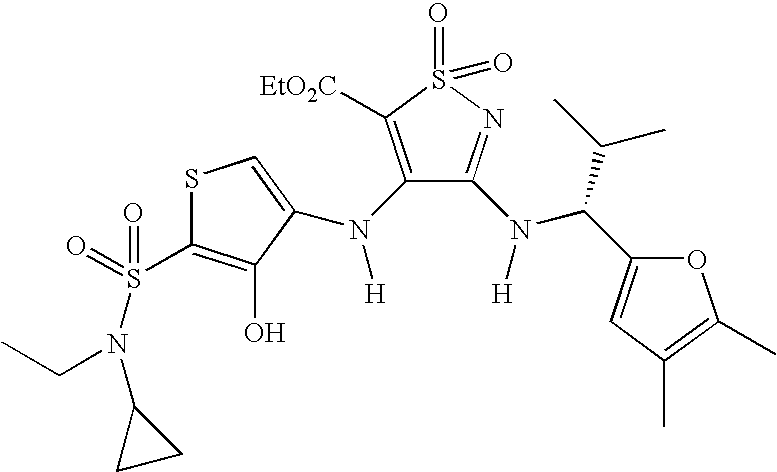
S1C(S(=O)(N(C2CC2)CC)=O)=C(O)C(N(C2=C([EtO2C])S(=O)(=O)N=C2N([H])C(C(C)C)C2=CC(C)=C(C)O2)[H])=C1
